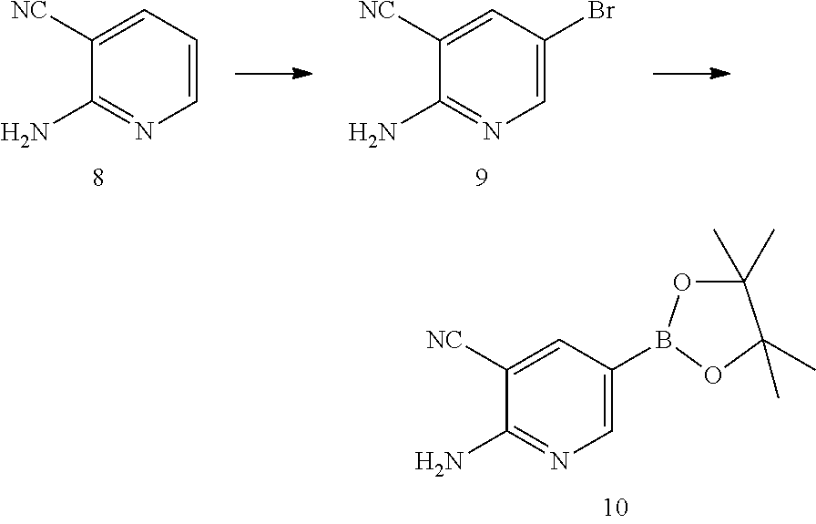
C1=C(B2OC(C)(C)C(C)(C)O2)C=C([NC])C(N)=N1.C1=CC=C([NC])C(N)=N1.C1=C(Br)C=C([NC])C(N)=N1
